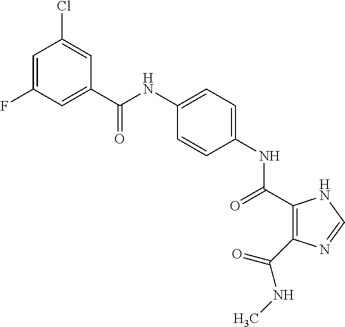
C(NC1=CC=C(NC(=O)C2=C(C(NC)=O)N=CN2)C=C1)(=O)C1=CC(F)=CC(Cl)=C1
